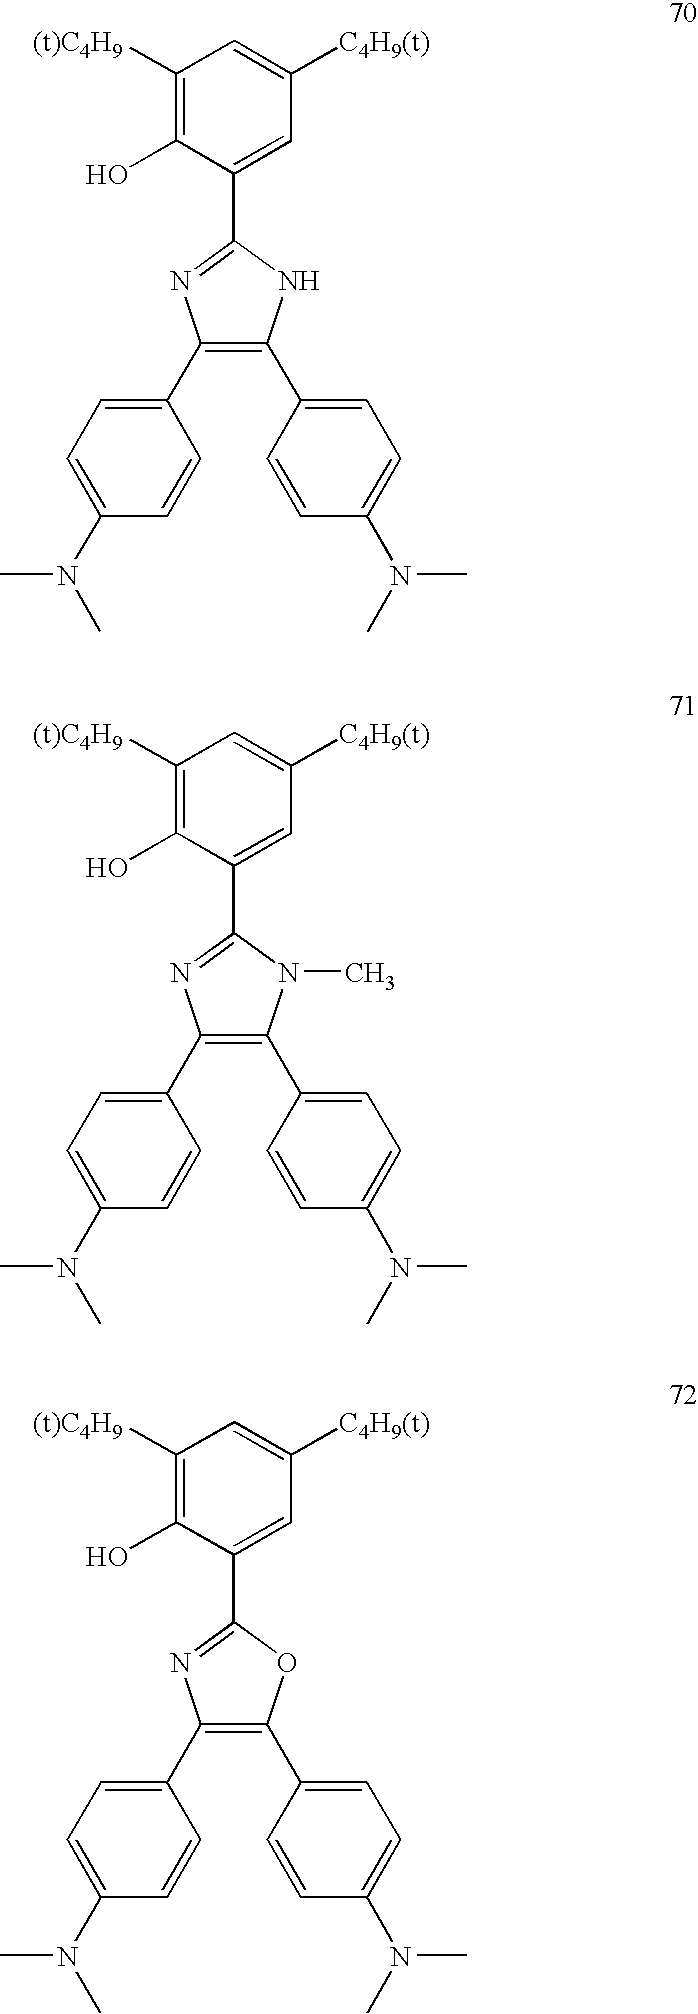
C1([(t)C4H9])=C(O)C(C2=NC(C3=CC=C(N(C)C)C=C3)=C(C3=CC=C(N(C)C)C=C3)N2)=CC([C4H9(t)])=C1.C1([(t)C4H9])=C(O)C(C2=NC(C3=CC=C(N(C)C)C=C3)=C(C3=CC=C(N(C)C)C=C3)N2C)=CC([C4H9(t)])=C1.C1([(t)C4H9])=C(O)C(C2=NC(C3=CC=C(N(C)C)C=C3)=C(C3=CC=C(N(C)C)C=C3)O2)=CC([C4H9(t)])=C1
